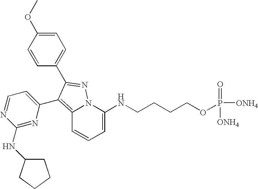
C1=C(NCCCCOP(=O)([ONH4])[ONH4])N2C(=C(C3=CC=NC(NC4CCCC4)=N3)C(C3=CC=C(OC)C=C3)=N2)C=C1
